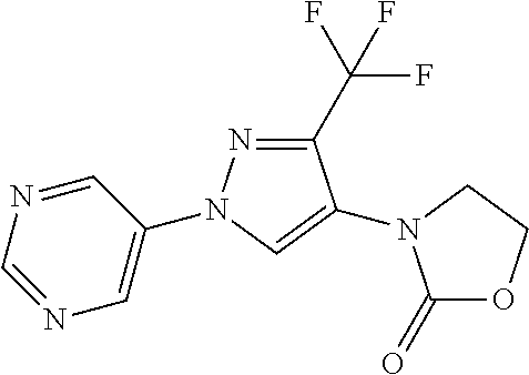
N1=CC(N2N=C(C(F)(F)F)C(N3C(=O)OCC3)=C2)=CN=C1
